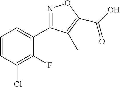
C1=CC(Cl)=C(F)C(C2=NOC(C(O)=O)=C2C)=C1
